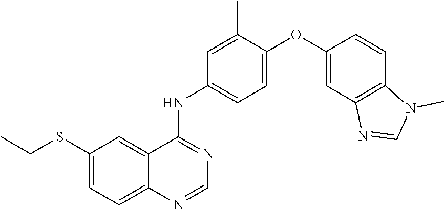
C1=C(SCC)C=C2C(=C1)N=CN=C2NC1=CC=C(OC2=CC3=C(C=C2)N(C)C=N3)C(C)=C1
